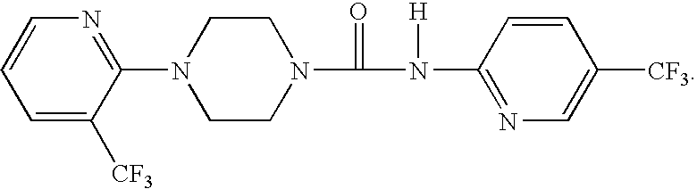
C1=C([CF3])C(N2CCN(C(=O)N(C3=NC=C([CF3])C=C3)[H])CC2)=NC=C1
